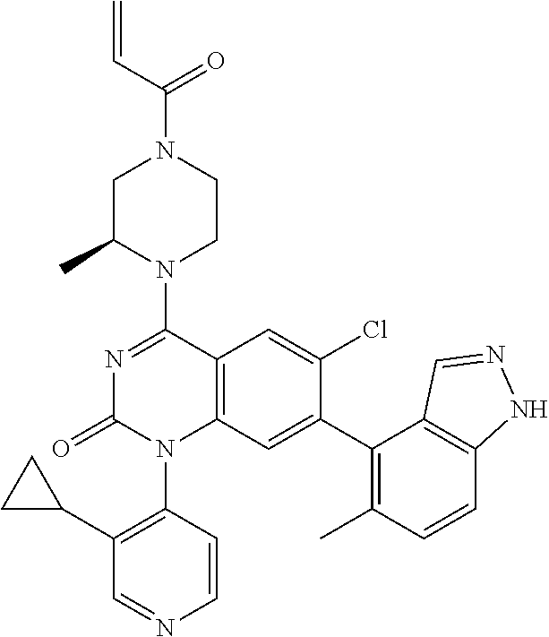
C1C(C)N(C2=NC(=O)N(C3=C(C4CC4)C=NC=C3)C3=C2C=C(Cl)C(C2=C(C)C=CC4=C2C=NN4)=C3)CCN1C(C=C)=O
